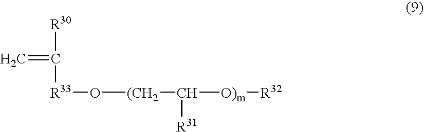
[R30]C(=C)[R33]O[(CH2]C([O)m][R32])[R31]
